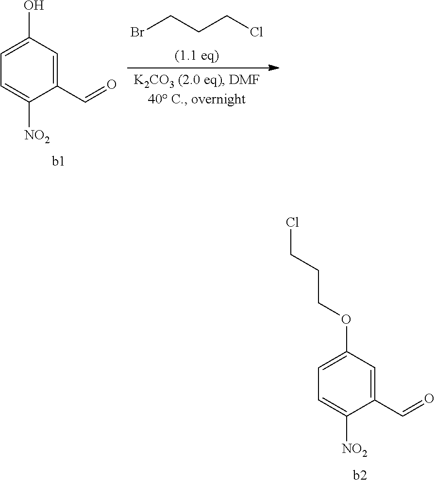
C1=C(OCCCCl)C=C(C=O)C([NO2])=C1.C1=C(O)C=C(C=O)C([NO2])=C1.BrCCCCl
